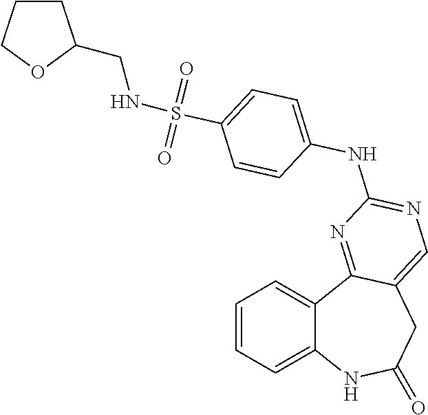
C1=CC=C2C(=C1)C1=NC(NC3=CC=C(S(NCC4CCCO4)(=O)=O)C=C3)=NC=C1CC(=O)N2
